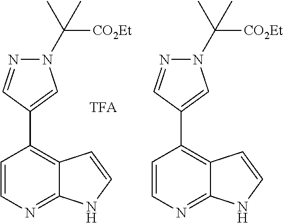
C1=CN=C2C(=C1C1=CN(C(C)([CO2Et])C)N=C1)C=CN2.C1=CN=C2C(=C1C1=CN(C(C)([CO2Et])C)N=C1)C=CN2
